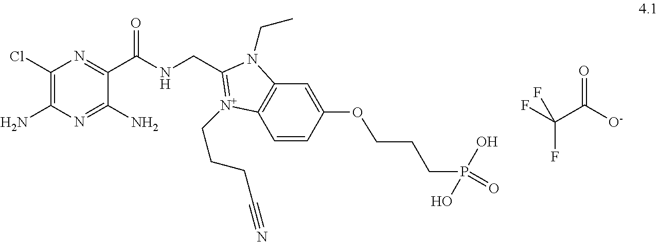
C1(Cl)=C(N)N=C(N)C(C(NCC2=[N+](CCCC#N)C3=C(C=C(OCCCP(O)(O)=O)C=C3)N2CC)=O)=N1.FC(C([O-])=O)(F)F
